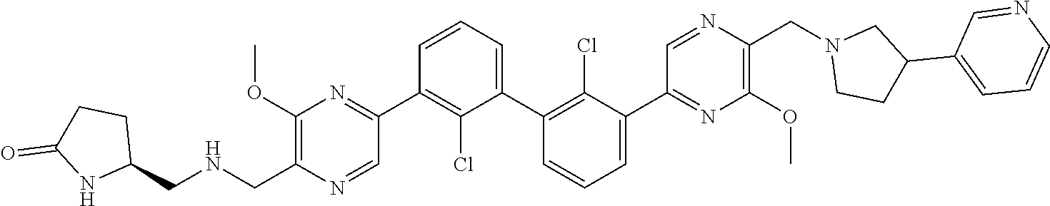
C1(OC)=C(C[HN]CC2CCC(=O)N2)N=CC(C2=C(Cl)C(C3=C(Cl)C(C4=NC(OC)=C(CN5CCC(C6=CC=CN=C6)C5)N=C4)=CC=C3)=CC=C2)=N1
